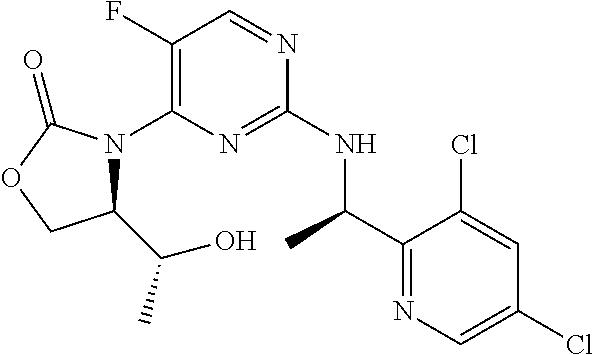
C1(F)=C(N2C(C(C)O)COC2=O)N=C(NC(C2=NC=C(Cl)C=C2Cl)C)N=C1
